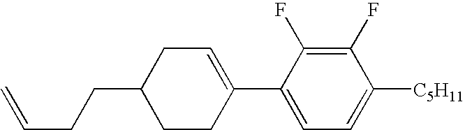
C1(F)=C(F)C(C2=CCC(CCC=C)CC2)=CC=C1[C5H11]
